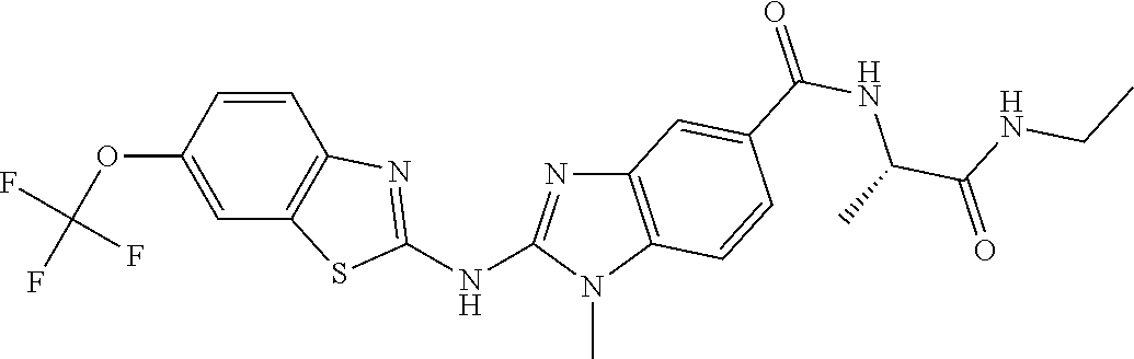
O(C1=CC2=C(C=C1)N=C(NC1=NC3=C(N1C)C=CC(C(NC(C(=O)NCC)C)=O)=C3)S2)C(F)(F)F
